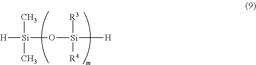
[H][Si](O[Si]([H])([R4])[R3])(C)C
